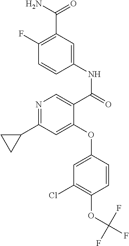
N1=C(C2CC2)C=C(OC2=CC(Cl)=C(OC(F)(F)F)C=C2)C(C(=O)NC2=CC(C(N)=O)=C(F)C=C2)=C1
